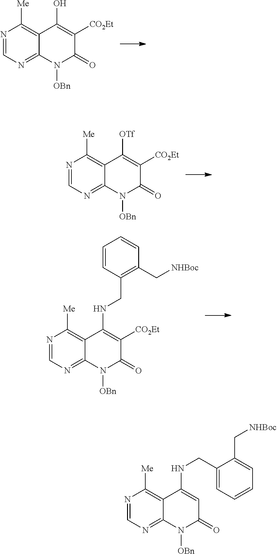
N1=CN=C2C(=C1[Me])C(O)=C([CO2Et])C(=O)N2[OBn].N1=CN=C2C(=C1[Me])C([OTf])=C([CO2Et])C(=O)N2[OBn].N1=CN=C2C(=C1[Me])C(NCC1=C(C[NHBoc])C=CC=C1)=C([CO2Et])C(=O)N2[OBn].N1=CN=C2C(=C1[Me])C(NCC1=CC=CC=C1C[NHBoc])=CC(=O)N2[OBn]
